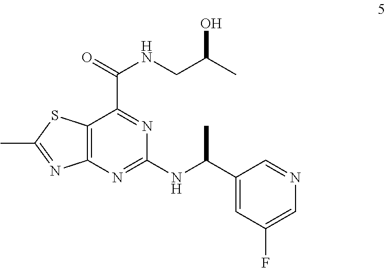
C12=C(N=C(NC(C3=CC(F)=CN=C3)C)N=C1C(NCC(C)O)=O)N=C(C)S2
